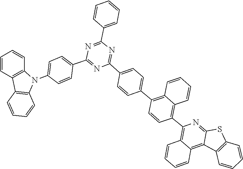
C1=CC2=C(C=C1)N(C1=CC=C(C3=NC(C4=CC=C(C5=C6C=CC=CC6=C(C6=C7C(=C8C(=N6)SC6=C8C=CC=C6)C=CC=C7)C=C5)C=C4)=NC(C4=CC=CC=C4)=N3)C=C1)C1=C2C=CC=C1
